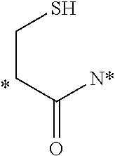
C(=O)(CCS)[N*]
